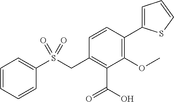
C1=C(C2=C(OC)C(C(O)=O)=C(CS(C3=CC=CC=C3)(=O)=O)C=C2)SC=C1
